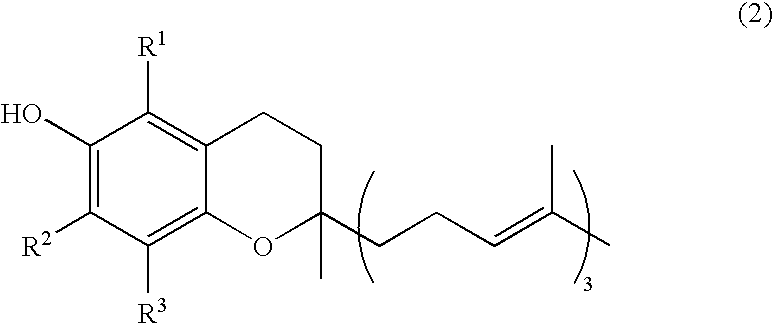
C1(O)=C([R2])C([R3])=C2C(=C1[R1])CCC(C)(CCC=C(C)C)O2
